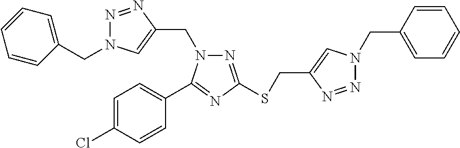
C1=CC(CN2N=NC(CSC3=NN(CC4=CN(CC5=CC=CC=C5)N=N4)C(C4=CC=C(Cl)C=C4)=N3)=C2)=CC=C1
